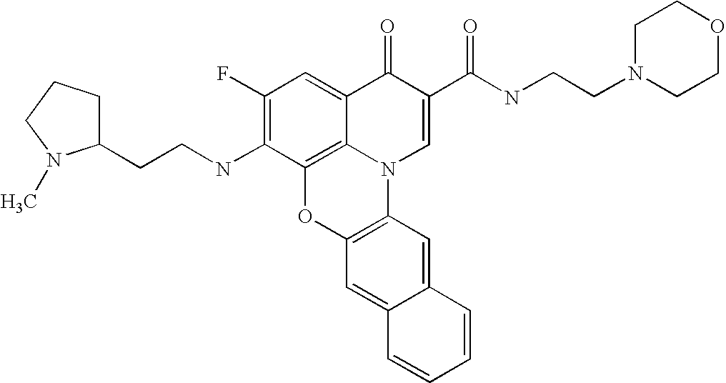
C1(F)=C(NCCC2CCCN2C)C2=C3C(=C1)C(=O)C(C(NCCN1CCOCC1)=O)=CN3C1=C(O2)C=C2C(=C1)C=CC=C2
